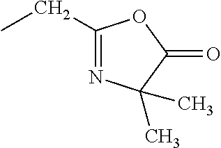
C1(CC)=NC(C)(C)C(=O)O1
